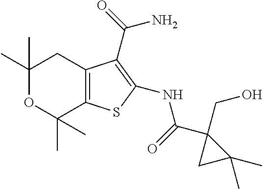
C1(C)(C)OC(C)(C)C2=C(C1)C(C(=O)N)=C(NC(C1(CO)CC1(C)C)=O)S2
